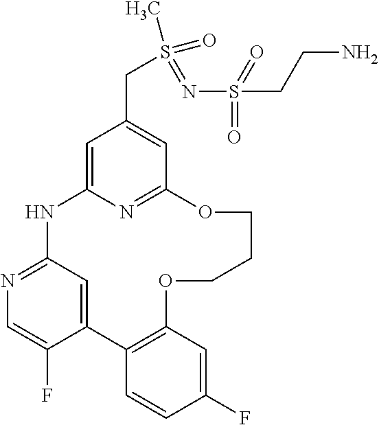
C12=CC(=NC=C1F)NC1=CC(CS(C)(=O)=NS(CCN)(=O)=O)=CC(=N1)OCCCOC1=C2C=CC(F)=C1
